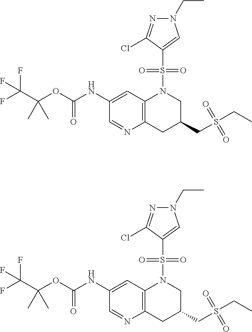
FC(C(OC(NC1=CC2=C(CC(CS(CC)(=O)=O)CN2S(=O)(=O)C2=CN(CC)N=C2Cl)N=C1)=O)(C)C)(F)F.FC(C(OC(NC1=CC2=C(CC(CS(CC)(=O)=O)CN2S(=O)(=O)C2=CN(CC)N=C2Cl)N=C1)=O)(C)C)(F)F
